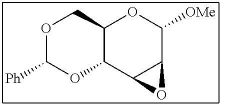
O1CC2C(OC1[Ph])C1C(C([OMe])O2)O1
